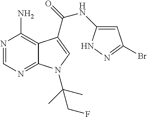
N1=CN=C2C(=C1N)C(C(=O)NC1=CC(Br)=NN1)=CN2C(C)(C)CF
